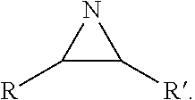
C1([R])C([R])N1
